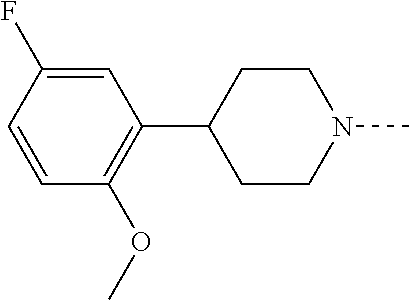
C1=C(F)C=CC(OC)=C1C1CCN(C)CC1
